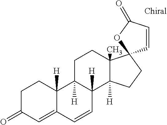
C1C(=O)C=C2C([H])(C1)C1([H])C([H])(C=C2)C2([H])C(C)(CC1)C1(CC2)C=CC(=O)O1
